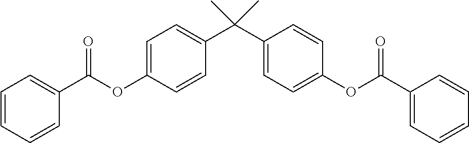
C1=C(OC(C2=CC=CC=C2)=O)C=CC(C(C)(C2=CC=C(OC(C3=CC=CC=C3)=O)C=C2)C)=C1
